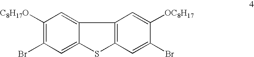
C1([C8H17O])=C(Br)C=C2C(=C1)C1=C(S2)C=C(Br)C([OC8H17])=C1
